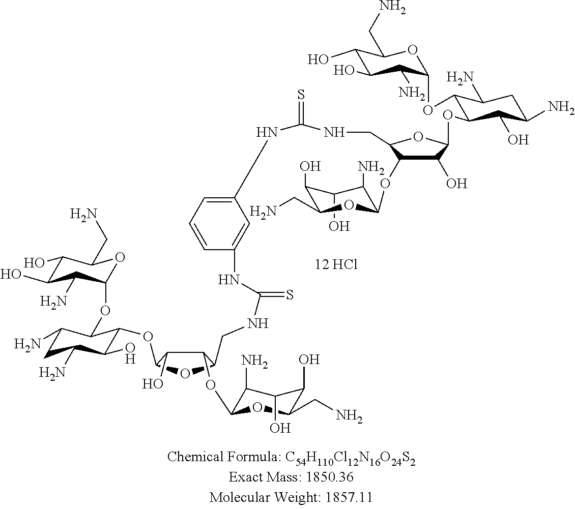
[12 HCl].C1(O)C(N)C(OC2C(O)C(OC3C(O)C(N)CC(N)C3OC3C(N)C(O)C(O)C(CN)O3)OC2CNC(=S)NC2=CC=CC(NC(NCC3C(OC4C(N)C(O)C(O)C(CN)O4)C(O)C(OC4C(O)C(N)CC(N)C4OC4C(N)C(O)C(O)C(CN)O4)O3)=S)=C2)OC(CN)C1O
